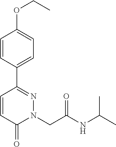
C1=CC(C2=NN(CC(NC(C)C)=O)C(=O)C=C2)=CC=C1OCC
